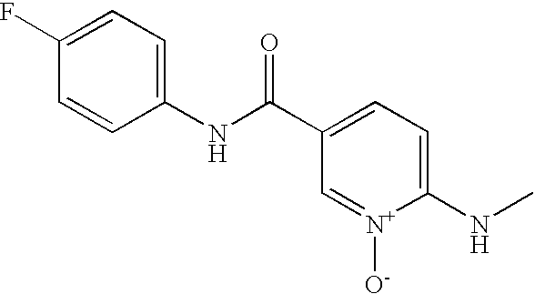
C1=CC(NC(C2=CC=C(NC)[N+]([O-])=C2)=O)=CC=C1F
